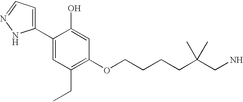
C1(C2=CC=NN2)=CC(CC)=C(OCCCCC(CN)(C)C)C=C1O
